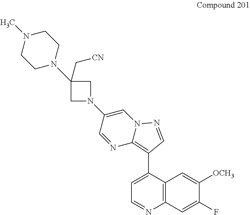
C1CNCCN1C.C1(N2CC(C)(C[CN])C2)=CN2C(=C(C3=CC=NC4=C3C=C([OCH3])C(F)=C4)C=N2)N=C1
